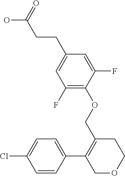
C1=CC(C2=C(COC3=C(F)C=C(CCC(=O)O)C=C3F)CCOC2)=CC=C1Cl
